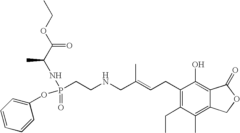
C1(CC=C(CNCCP(=O)(NC(C(OCC)=O)C)OC2=CC=CC=C2)C)=C(CC)C(C)=C2C(=C1O)C(=O)OC2
